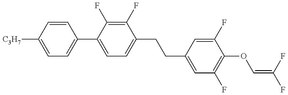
C1=C([C3H7])C=CC(C2=CC=C(CCC3=CC(F)=C(OC=C(F)F)C(F)=C3)C(F)=C2F)=C1
